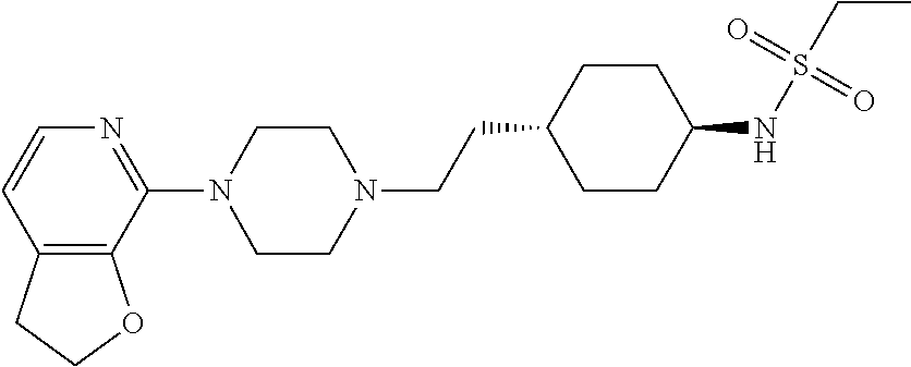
C12=C(C(N3CCN(CCC4CCC(NS(=O)(=O)CC)CC4)CC3)=NC=C1)OCC2
